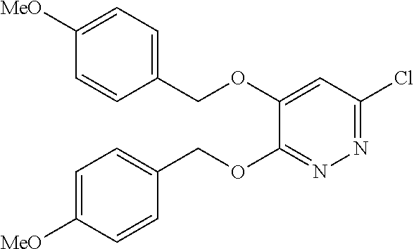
N1=C(Cl)C=C(OCC2=CC=C([MeO])C=C2)C(OCC2=CC=C([MeO])C=C2)=N1
